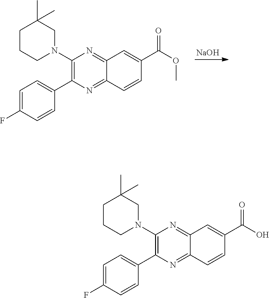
C1=C(F)C=CC(C2=C(N3CCCC(C)(C)C3)N=C3C(=N2)C=CC(C(O)=O)=C3)=C1.C1=C(F)C=CC(C2=C(N3CCCC(C)(C)C3)N=C3C(=N2)C=CC(C(OC)=O)=C3)=C1.[NaOH]
